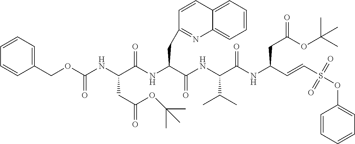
C1(COC(NC(C(NC(C(NC(C(NC(C=CS(OC2=CC=CC=C2)(=O)=O)CC(OC(C)(C)C)=O)=O)C(C)C)=O)CC2=NC3=CC=CC=C3C=C2)=O)CC(=O)OC(C)(C)C)=O)=CC=CC=C1
